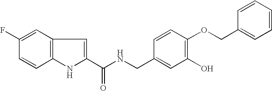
C1=C(F)C=CC2=C1C=C(C(NCC1=CC(O)=C(OCC3=CC=CC=C3)C=C1)=O)N2
